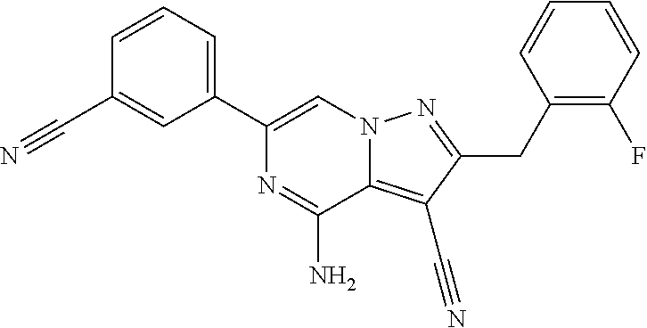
C1=CC=C(C2=CN3C(=C(C#N)C(CC4=C(F)C=CC=C4)=N3)C(N)=N2)C=C1C#N
